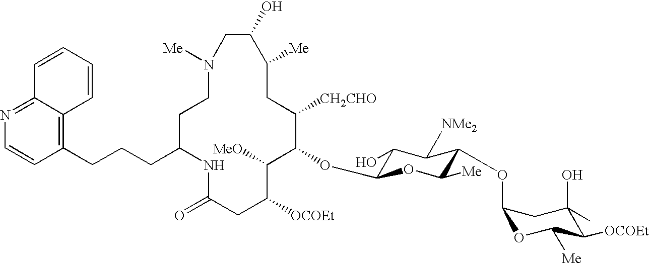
N1([Me])CCC(CCCC2=C3C(=NC=C2)C=CC=C3)NC(=O)CC([OCOEt])C([MeO])C(OC2C(O)C([NMe2])C(OC3OC([Me])C([OCOEt])C(O)(C)C3)C([Me])O2)C([CH2CHO])CC([Me])C(O)C1
